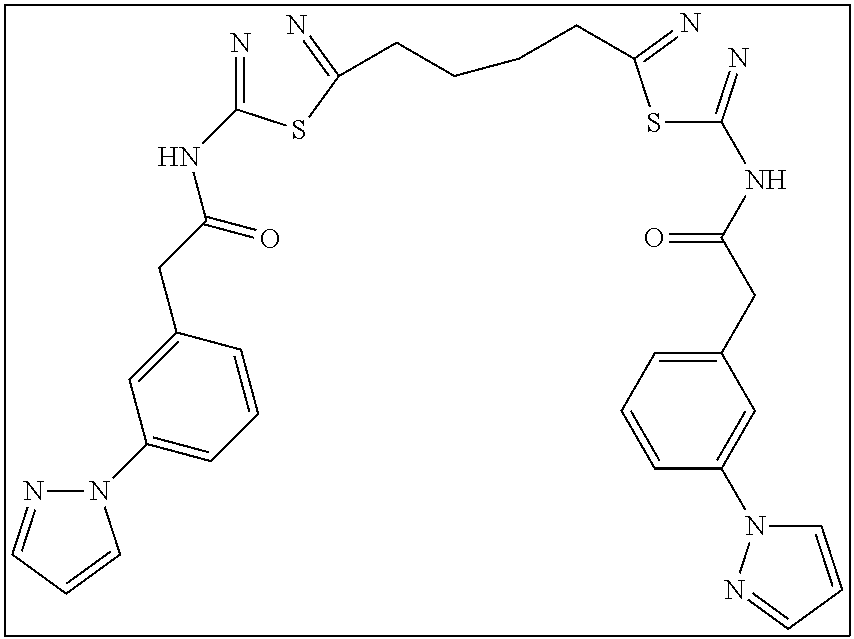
N=C(SC(=N)CCCCC(SC(=N)NC(CC1=CC=CC(N2C=CC=N2)=C1)=O)=N)NC(CC1=CC(N2N=CC=C2)=CC=C1)=O
